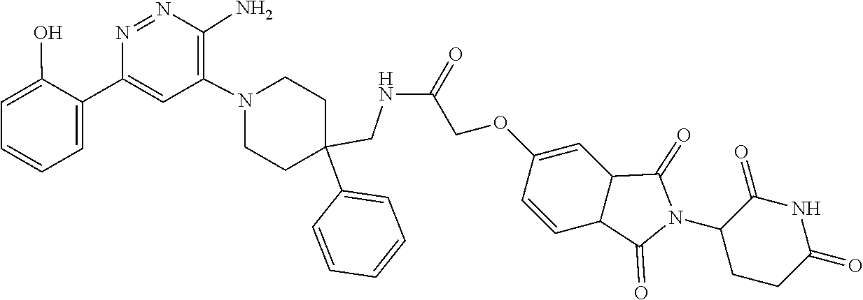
N(C(COC1=CC2C(C=C1)C(=O)N(C1CCC(=O)NC1=O)C2=O)=O)CC1(C2=CC=CC=C2)CCN(C2=C(N)N=NC(C3=CC=CC=C3O)=C2)CC1
